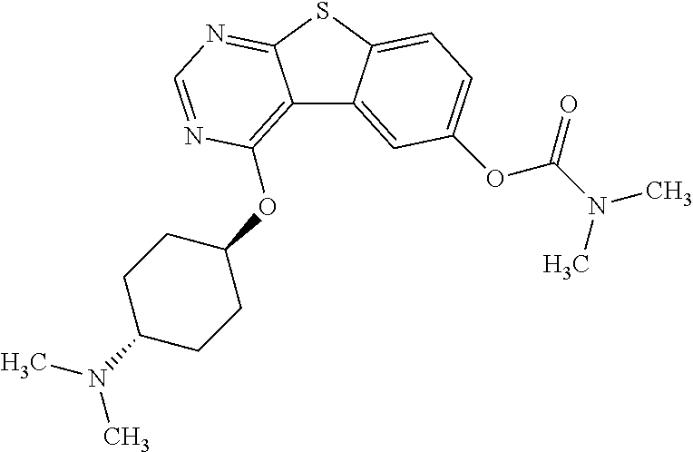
C12=C(OC3CCC(N(C)C)CC3)N=CN=C1SC1=CC=C(OC(N(C)C)=O)C=C21
